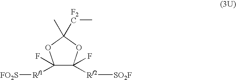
C1(F)([Rf1][FO2S])C(F)([Rf2][SO2F])OC([F2C]C)(C)O1
